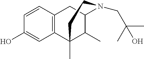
C1=CC2=C(C=C1O)C1(C)C(C)C(C2)N(CC(C)(C)O)CC1
